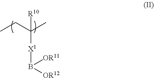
CCC(C)([R10])[X1]B([OR11])[OR12]
